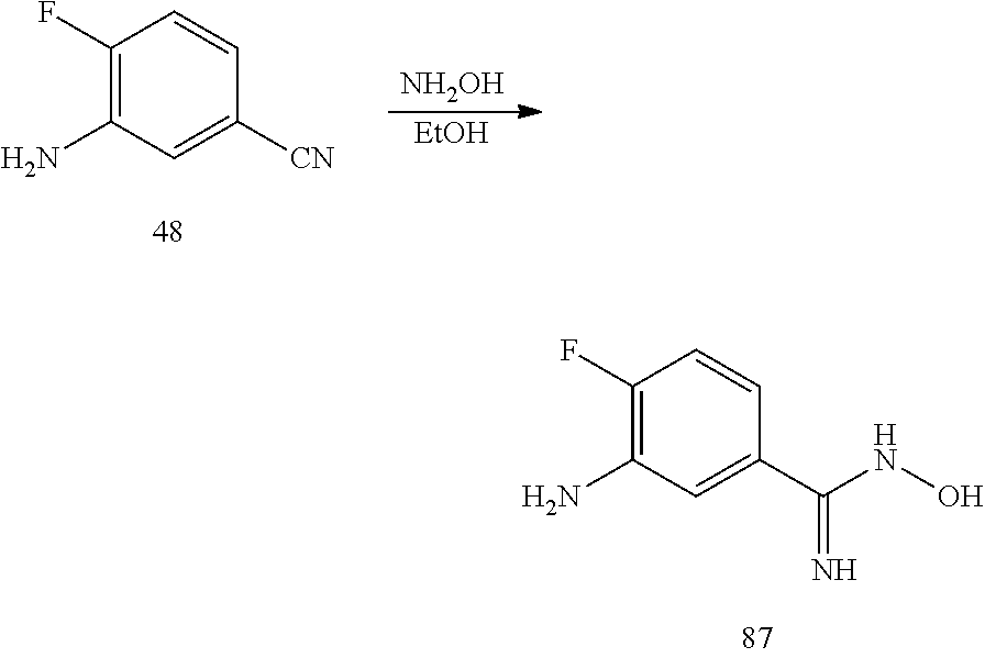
C1(F)=C(N)C=C([CN])C=C1.[NH2OH].[EtOH].C1(F)=C(N)C=C(C(NO)=N)C=C1
